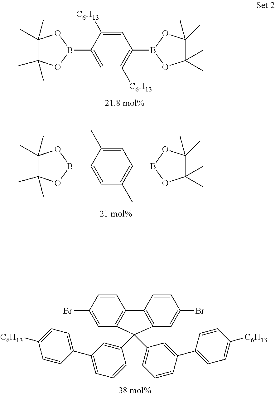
C1(C)(C)C(C)(C)OB(C2=CC([C6H13])=C(B3OC(C)(C)C(C)(C)O3)C=C2[C6H13])O1.C1(C)(C)C(C)(C)OB(C2=CC(C)=C(B3OC(C)(C)C(C)(C)O3)C=C2C)O1.C1=CC(Br)=CC2=C1C1=C(C=C(Br)C=C1)C2(C1=CC=CC(C2=CC=C([C6H13])C=C2)=C1)C1=CC(C2=CC=C([C6H13])C=C2)=CC=C1
